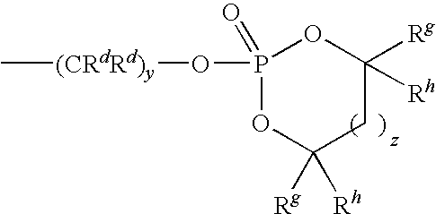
C[(CRdRd)y]OP1(=O)OC([Rg])([Rh])CC([Rg])([Rh])O1
